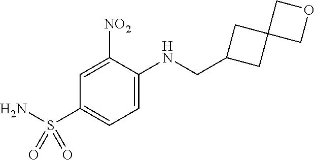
NS(C1=CC=C(NCC2CC3(C2)COC3)C([NO2])=C1)(=O)=O
